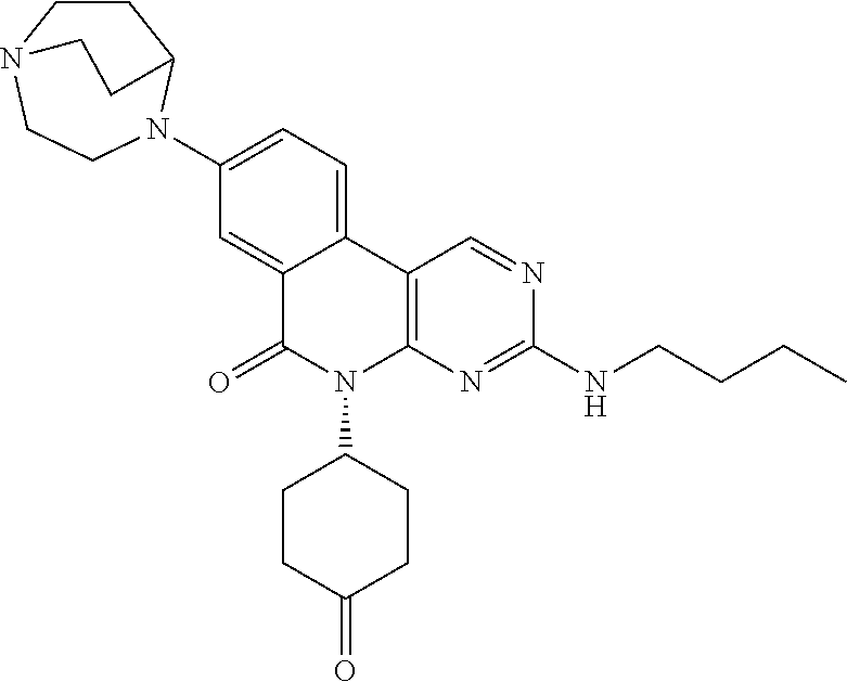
C12=CC(N3CCN4CCC3CC4)=CC=C1C1=C(N(C3CCC(=O)CC3)C2=O)N=C(NCCCC)N=C1
